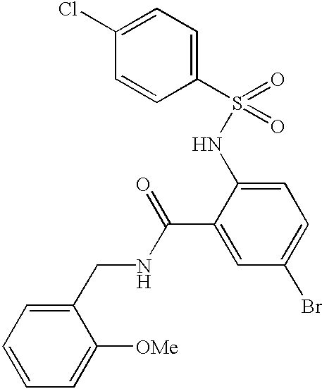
C1(S(=O)(=O)NC2=CC=C(Br)C=C2C(=O)NCC2=CC=CC=C2[OMe])=CC=C(Cl)C=C1
